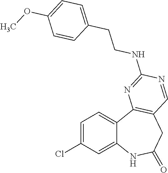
C12=CC(Cl)=CC=C1C1=C(CC(=O)N2)C=NC(NCCC2=CC=C(OC)C=C2)=N1
